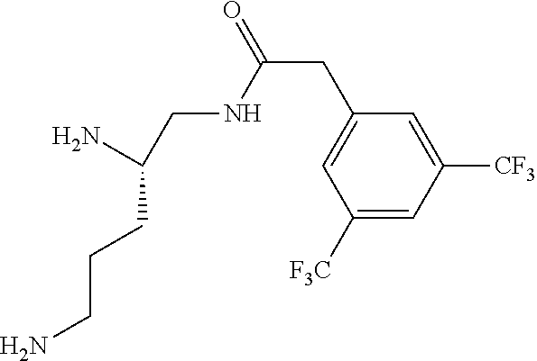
C1(CC(NCC(N)CCCN)=O)=CC([F3C])=CC([CF3])=C1
